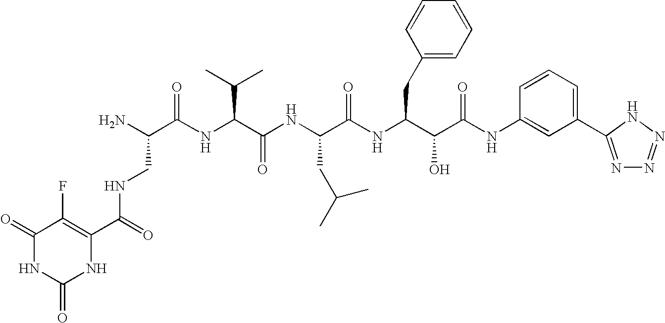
N(C(=O)C1=C(F)C(=O)NC(=O)N1)CC(N)C(=O)NC(C(C)C)C(=O)NC(CC(C)C)C(=O)NC(CC1=CC=CC=C1)C(O)C(=O)NC1=CC(C2=NN=NN2)=CC=C1
